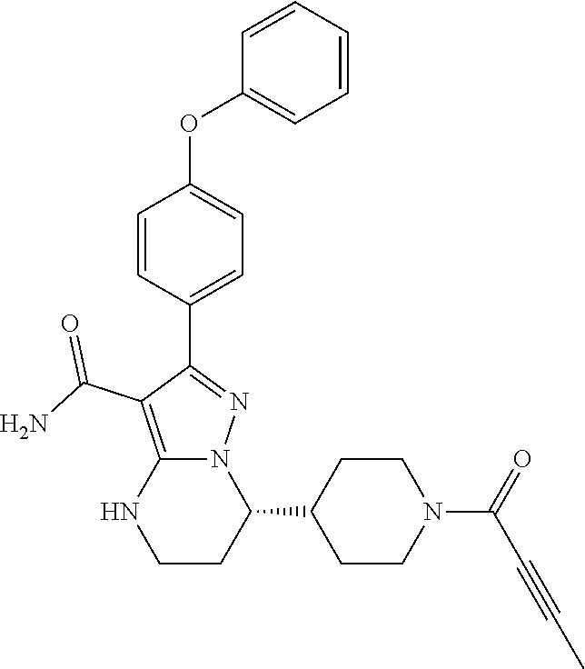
C1=CC(C2=NN3C(=C2C(N)=O)NCCC3C2CCN(C(C#CC)=O)CC2)=CC=C1OC1=CC=CC=C1
